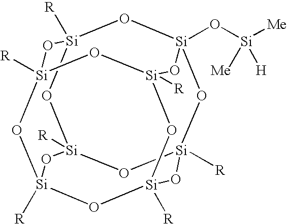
[Si]12([R])O[Si]3([R])O[Si]4([R])O[Si]([R])(O1)O[Si]1([R])O[Si](O[Si]([Me])([H])[Me])(O[Si]([R])(O[Si]([R])(O1)O2)O3)O4
